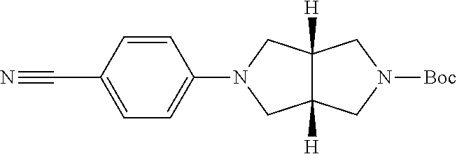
C1(C#N)=CC=C(N2CC3([H])C([H])(C2)CN([Boc])C3)C=C1
